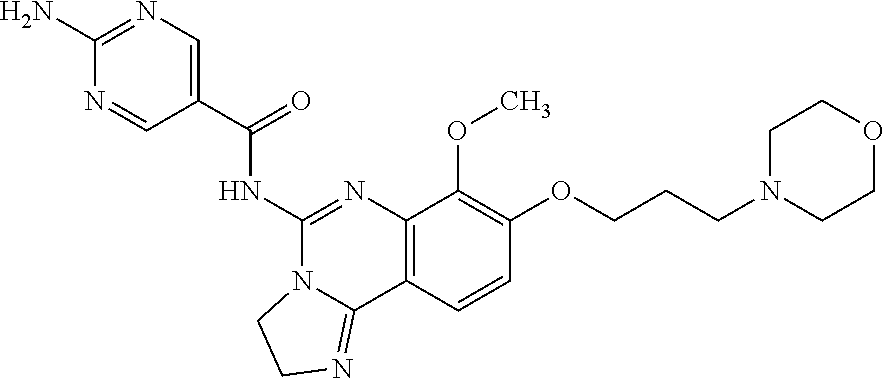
C1(C(=O)NC2=NC3=C(C4=NCCN24)C=CC(OCCCN2CCOCC2)=C3OC)=CN=C(N)N=C1
